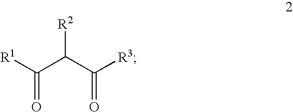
[R1]C(C(C([R3])=O)[R2])=O
